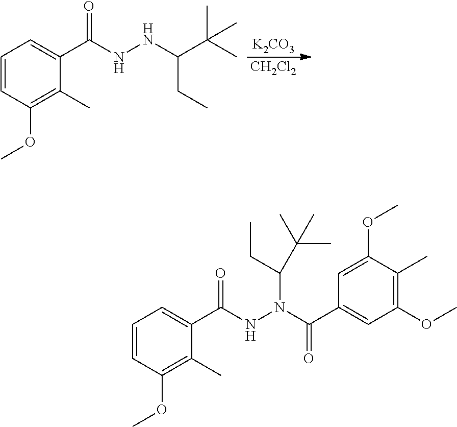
C1=CC(OC)=C(C)C(C(NNC(C(C)(C)C)CC)=O)=C1.[K2CO3].[CH2Cl2].C1=CC(OC)=C(C)C(C(NN(C(C2=CC(OC)=C(C)C(OC)=C2)=O)C(CC)C(C)(C)C)=O)=C1
